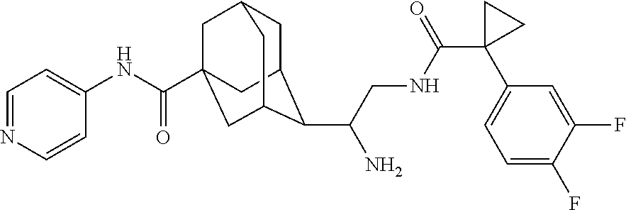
C1C2C(C(CNC(C3(C4=CC=C(F)C(F)=C4)CC3)=O)N)C3CC(C(NC4=CC=NC=C4)=O)(CC1C3)C2
